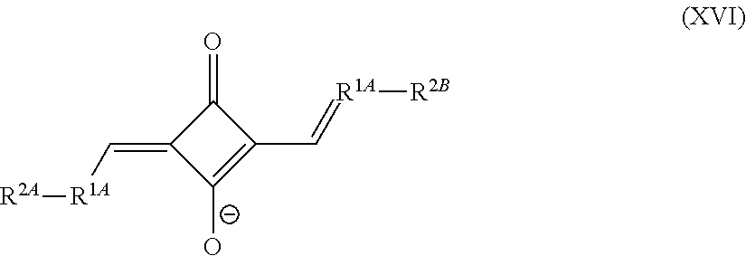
O=C1C(=C[R1A][R2A])C([O-])=C1C=[R1A][R2B]
